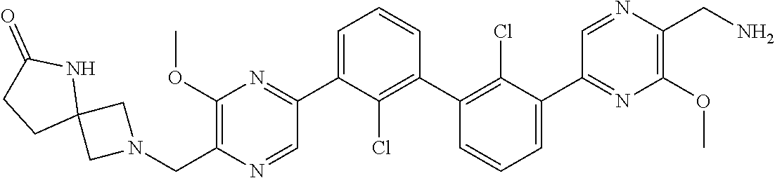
C1(C2=NC(OC)=C(CN3CC4(C3)NC(=O)CC4)N=C2)=CC=CC(C2=C(Cl)C(C3=NC(OC)=C(CN)N=C3)=CC=C2)=C1Cl
